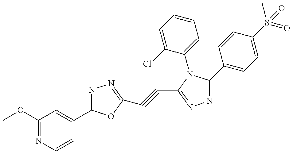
C1(OC)=NC=CC(C2=NN=C(C#CC3=NN=C(C4=CC=C(S(C)(=O)=O)C=C4)N3C3=CC=CC=C3Cl)O2)=C1
